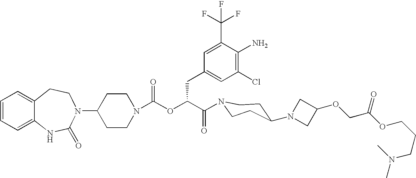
C12=CC=CC=C1NC(=O)N(C1CCN(C(OC(C(=O)N3CCC(N4CC(OCC(OCCCN(C)C)=O)C4)CC3)CC3=CC(Cl)=C(N)C(C(F)(F)F)=C3)=O)CC1)CC2
